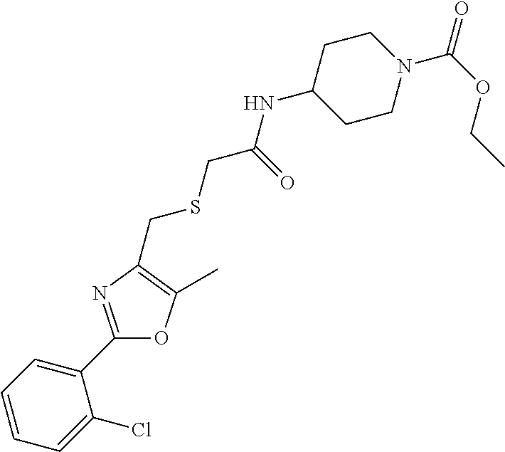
C1=CC=C(Cl)C(C2=NC(CSCC(NC3CCN(C(OCC)=O)CC3)=O)=C(C)O2)=C1
